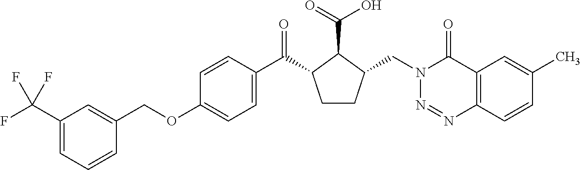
C1(COC2=CC=C(C(=O)C3CCC(CN4N=NC5=C(C4=O)C=C(C)C=C5)C3C(=O)O)C=C2)=CC(C(F)(F)F)=CC=C1
